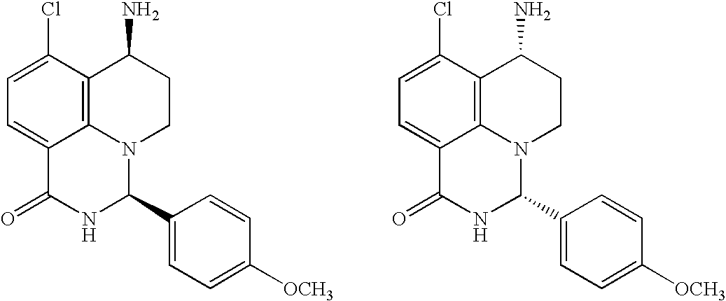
C1=C(Cl)C2=C3C(=C1)C(=O)NC(C1=CC=C([OCH3])C=C1)N3CCC2N.C1=C(Cl)C2=C3C(=C1)C(=O)NC(C1=CC=C([OCH3])C=C1)N3CCC2N
